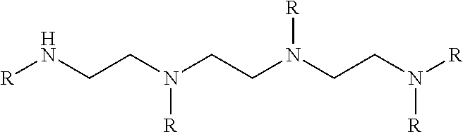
[R]NCCN(CCN(CCN([R])[R])[R])[R]
